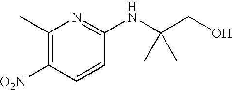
C1(C)=C([O2N])C=CC(NC(CO)(C)C)=N1
